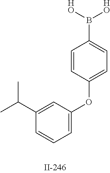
C1(C(C)C)=CC(OC2=CC=C(B([HO])[HO])C=C2)=CC=C1
